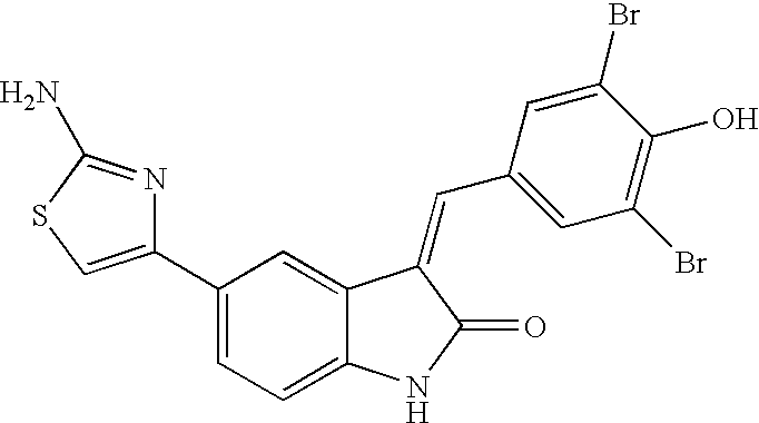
C1(C2=CSC(N)=N2)=CC=C2C(=C1)C(=CC1=CC(Br)=C(O)C(Br)=C1)C(=O)N2
